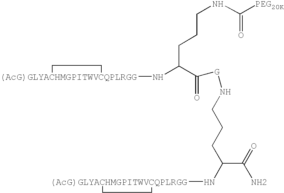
[(AcG)GLYACHMGPITWVCQPLRGG]1(NC(C(=O)[G]NCCCC(C(=O)N)N[(AcG)GLYACHMGPITWVCQPLRGG]2CC2)CCCNC([PEG20K])=O)CC1
